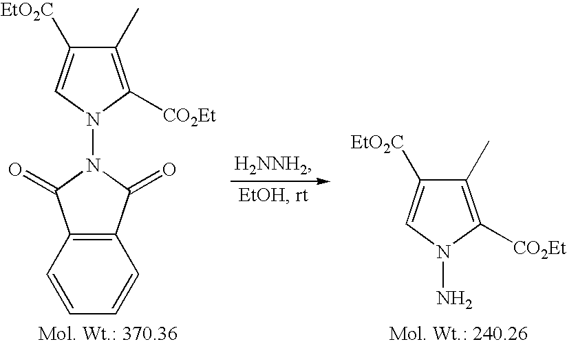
C1(C)=C([CO2Et])N(N2C(=O)C3=C(C2=O)C=CC=C3)C=C1[EtO2C].C1(C)=C([CO2Et])N(N)C=C1[EtO2C]
